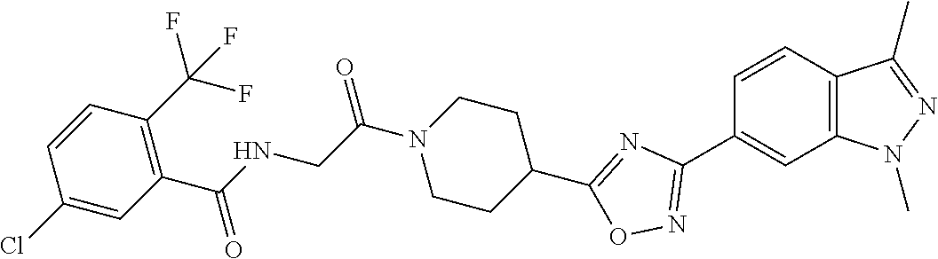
C1=CC2=C(C=C1C1=NOC(C3CCN(C(CNC(C4=C(C(F)(F)F)C=CC(Cl)=C4)=O)=O)CC3)=N1)N(C)N=C2C
